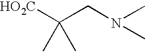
[HO2C]C(CN(C)C)(C)C
